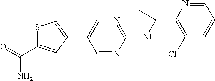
N(C(C1=C(Cl)C=CC=N1)(C)C)C1=NC=C(C2=CSC(C(=O)N)=C2)C=N1
